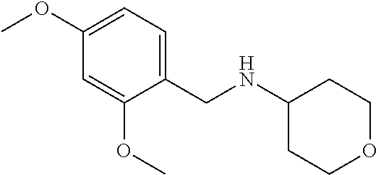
C1=C(OC)C(CNC2CCOCC2)=CC=C1OC
